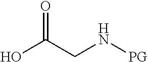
OC(CN[PG])=O
